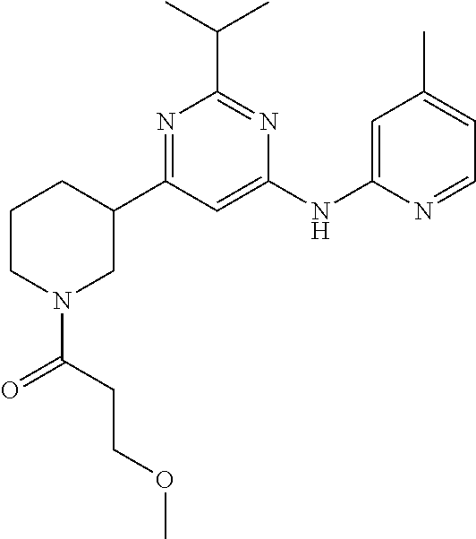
C1(C2CN(C(=O)CCOC)CCC2)=NC(C(C)C)=NC(NC2=CC(C)=CC=N2)=C1
